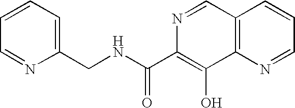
N1=CC2=C(C(O)=C1C(NCC1=CC=CC=N1)=O)N=CC=C2
